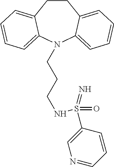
C1CC2=CC=CC=C2N(CCCNS(C2=CN=CC=C2)(=O)=N)C2=CC=CC=C12
